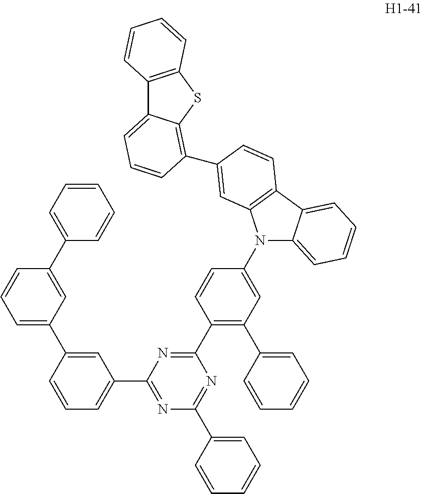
C12=C(SC3=C(C4=CC5=C(C6=CC=CC=C6N5C5=CC(C6=CC=CC=C6)=C(C6=NC(C7=CC=CC(C8=CC=CC(C9=CC=CC=C9)=C8)=C7)=NC(C7=CC=CC=C7)=N6)C=C5)C=C4)C=CC=C13)C=CC=C2
